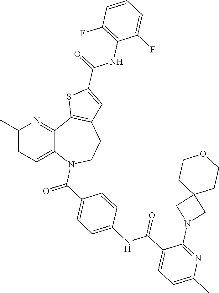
C12=CC=C(C)N=C1C1=C(CCN2C(=O)C2=CC=C(NC(C3=CC=C(C)N=C3N3CC4(C3)CCOCC4)=O)C=C2)C=C(C(=O)NC2=C(F)C=CC=C2F)S1
